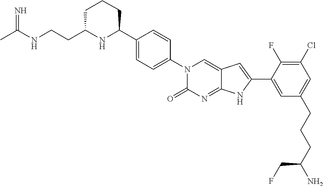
CC(NCCC1NC(C2=CC=C(N3C(=O)N=C4C(=C3)C=C(C3=CC(CCCC(N)CF)=CC(Cl)=C3F)N4)C=C2)CCC1)=N
